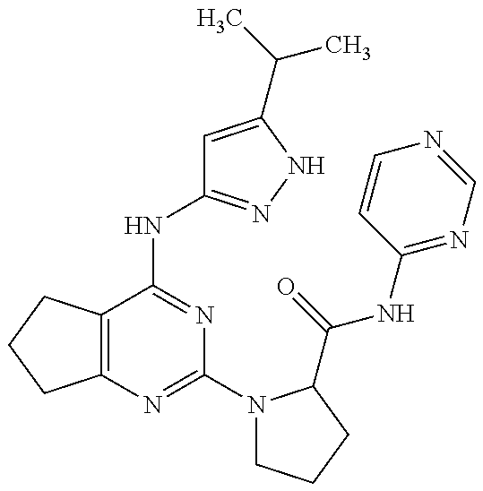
C12=C(C(NC3=NNC(C(C)C)=C3)=NC(N3CCCC3C(=O)NC3=NC=NC=C3)=N1)CCC2
